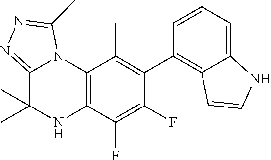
C1(C2=C3C(=CC=C2)NC=C3)=C(C)C2=C(C(F)=C1F)NC(C)(C)C1=NN=C(C)N21
